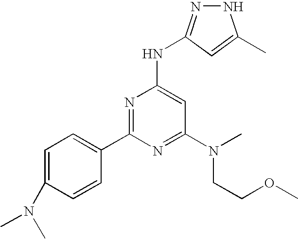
N1N=C(NC2=CC(N(CCOC)C)=NC(C3=CC=C(N(C)C)C=C3)=N2)C=C1C
